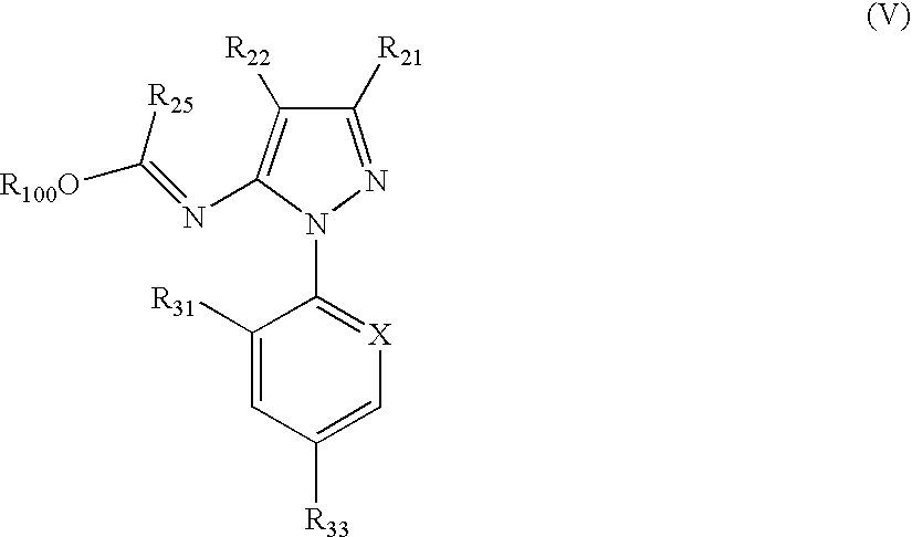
C1([R21])=NN(C2=[X]C=C([R33])C=C2[R31])C(N=C([R100O])[R25])=C1[R22]
